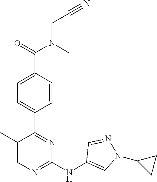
C(CN(C(C1=CC=C(C2=NC(NC3=CN(C4CC4)N=C3)=NC=C2C)C=C1)=O)C)#N
